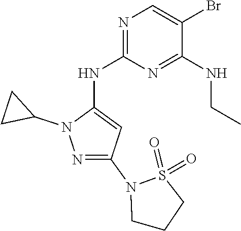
C1CN(C2=NN(C3CC3)C(NC3=NC=C(Br)C(NCC)=N3)=C2)S(=O)(=O)C1
